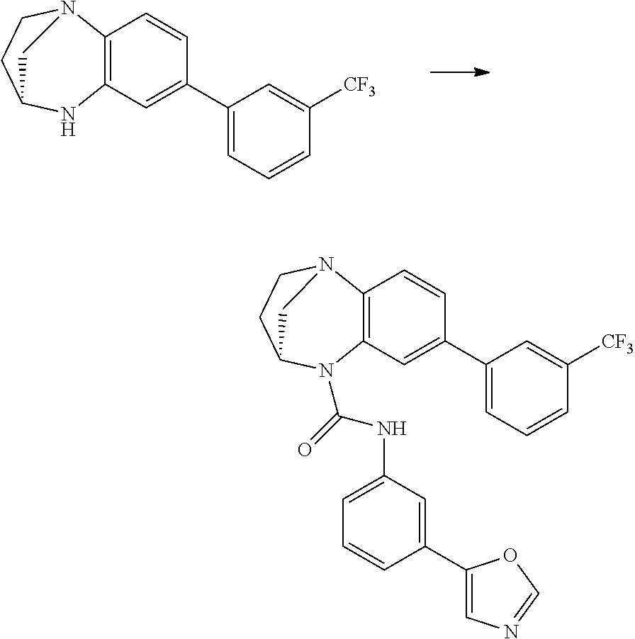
C12=C(C=C(C3=CC=CC([CF3])=C3)C=C1)NC1CCN2C1.C12=C(C=C(C3=CC=CC([CF3])=C3)C=C1)N(C(=O)NC1=CC=CC(C3=CN=CO3)=C1)C1CCN2C1
